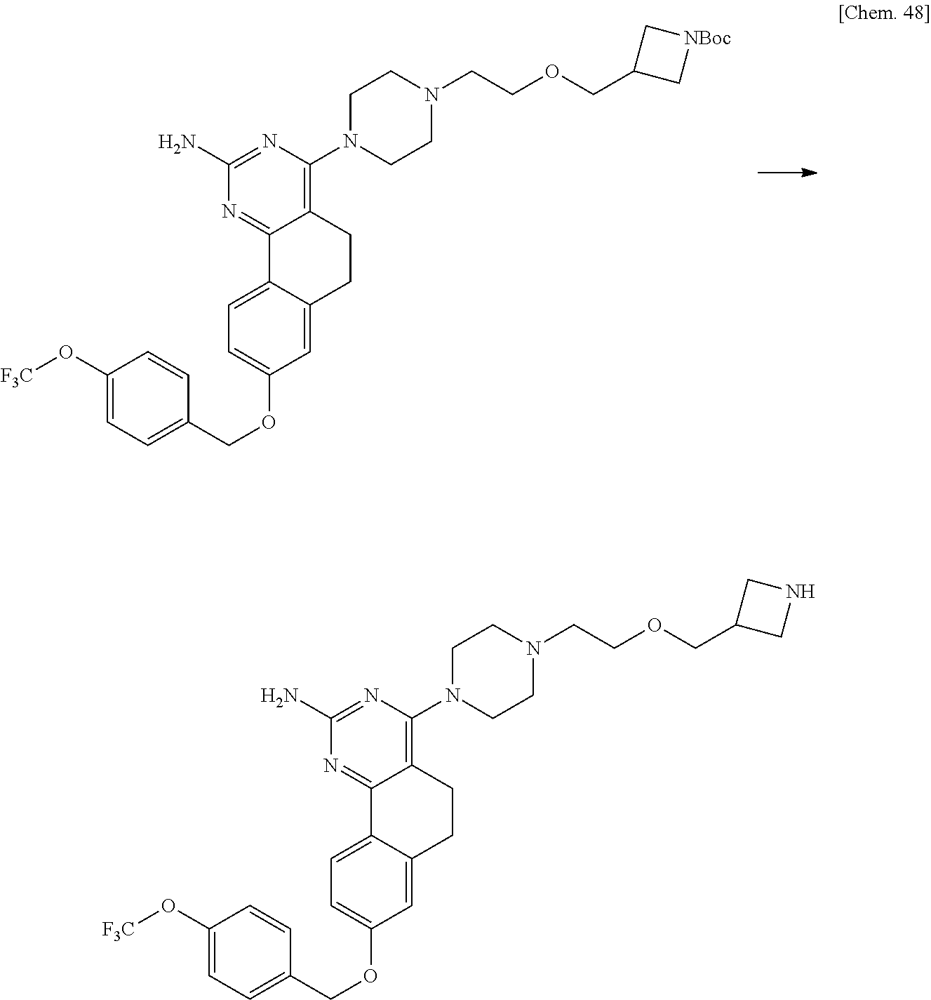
C12=C(N3CCN(CCOCC4C[NBoc]C4)CC3)N=C(N)N=C1C1=CC=C(OCC3=CC=C(O[F3C])C=C3)C=C1CC2.C12=C(N3CCN(CCOCC4CNC4)CC3)N=C(N)N=C1C1=CC=C(OCC3=CC=C(O[F3C])C=C3)C=C1CC2
